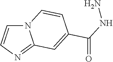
N12C=CN=C1C=C(C(=O)NN)C=C2
